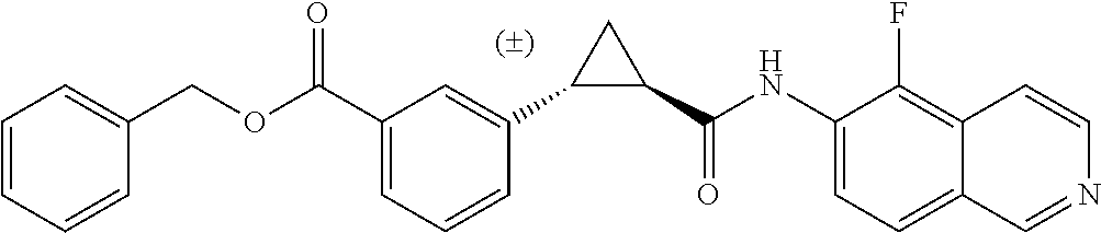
C1(C(NC2=CC=C3C(=C2F)C=CN=C3)=O)CC1C1=CC(C(OCC2=CC=CC=C2)=O)=CC=C1
